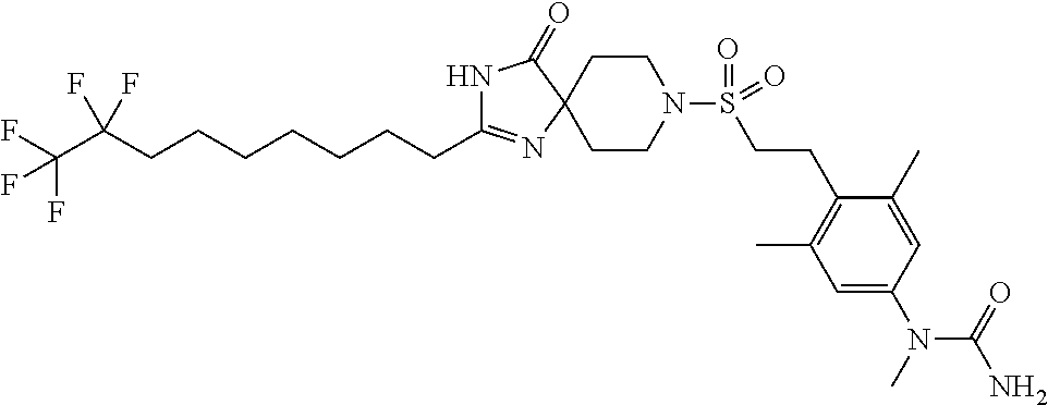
C(CC1=NC2(CCN(S(=O)(=O)CCC3=C(C)C=C(N(C)C(=O)N)C=C3C)CC2)C(=O)N1)CCCCCC(C(F)(F)F)(F)F
